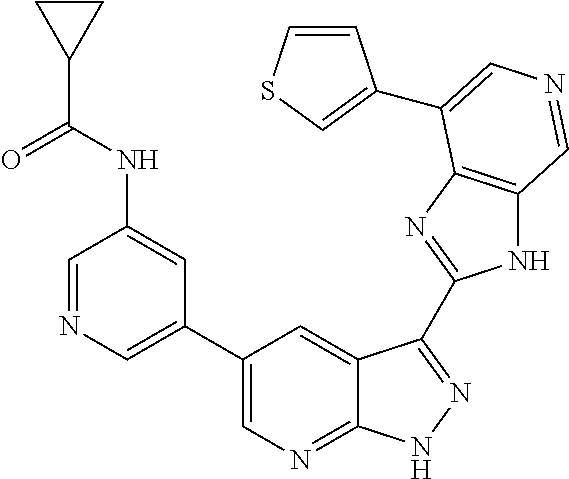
C1=NC=C(C2=CN=C3C(=C2)C(C2=NC4=C(N2)C=NC=C4C2=CSC=C2)=NN3)C=C1NC(C1CC1)=O
